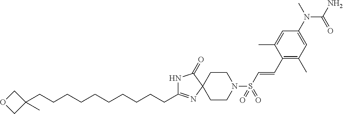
C(C1=NC2(C(=O)N1)CCN(S(C=CC1=C(C)C=C(N(C)C(=O)N)C=C1C)(=O)=O)CC2)CCCCCCCCCC1(C)COC1
